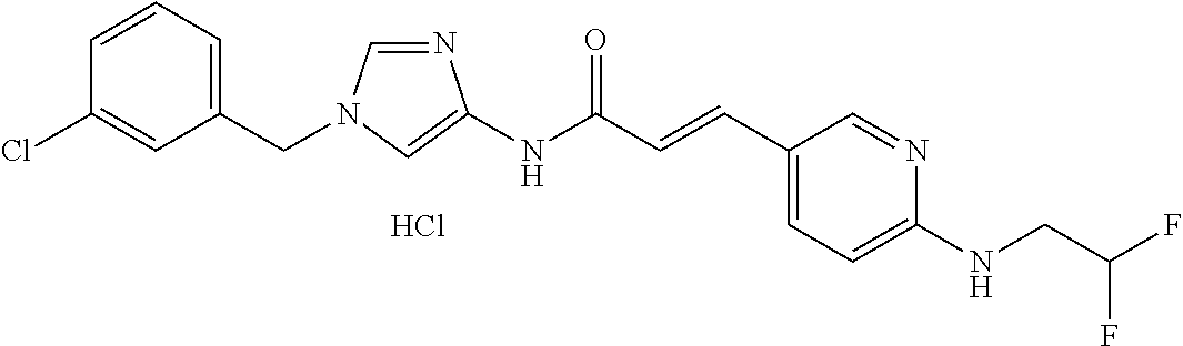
N1=CN(CC2=CC=CC(Cl)=C2)C=C1NC(C=CC1=CC=C(NCC(F)F)N=C1)=O.Cl
